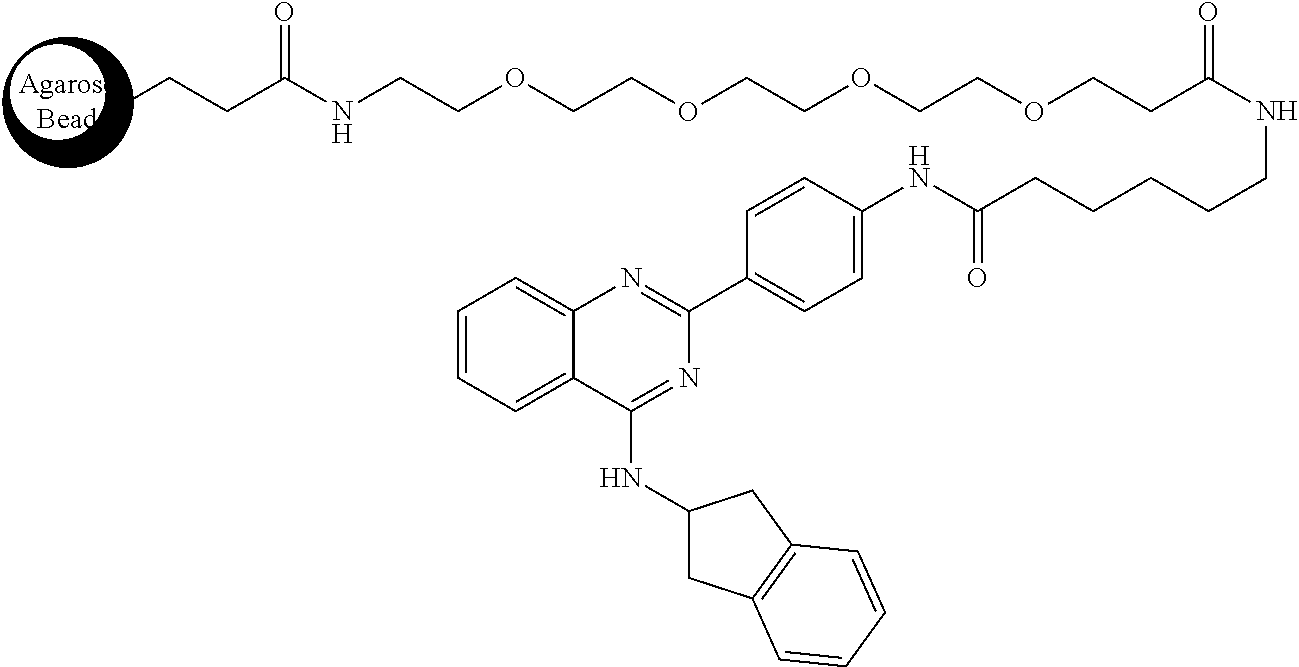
CCCC(NCCOCCOCCOCCOCCC(NCCCCCC(NC1=CC=C(C2=NC3=CC=CC=C3C(NC3CC4=C(C3)C=CC=C4)=N2)C=C1)=O)=O)=O
